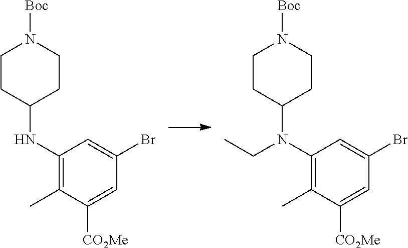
BrC1=CC(NC2CCN([Boc])CC2)=C(C)C([CO2Me])=C1.BrC1=CC(N(C2CCN([Boc])CC2)CC)=C(C)C([CO2Me])=C1
